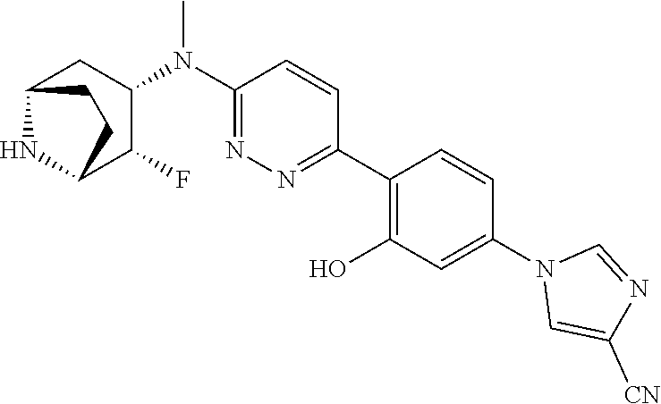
C1(N(C2CC3NC(C2F)CC3)C)=NN=C(C2=C(O)C=C(N3C=C([CN])N=C3)C=C2)C=C1
